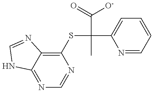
N1=C2C(=C(SC(C3=CC=CC=N3)(C(=O)[O-])C)N=C1)N=CN2
